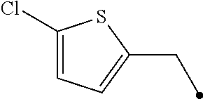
C1(Cl)=CC=C(CC)S1
